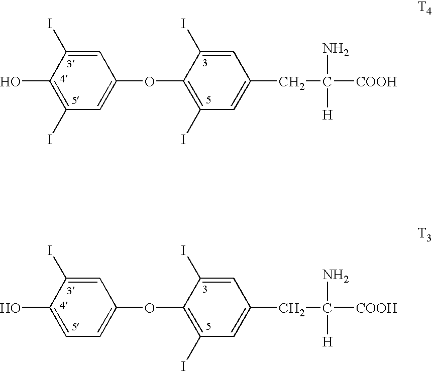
OC1=C(I)C=C(OC2=C(I)C=C(CC([COOH])(N)[H])C=C2I)C=C1I.OC1=CC=C(OC2=C(I)C=C(CC([COOH])(N)[H])C=C2I)C=C1I
